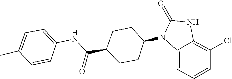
O=C1NC2=C(Cl)C=CC=C2N1C1CCC(C(NC2=CC=C(C)C=C2)=O)CC1
